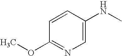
C1=CC(OC)=NC=C1NC
